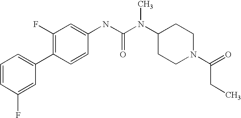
C1=CC(F)=CC(C2=C(F)C=C(NC(N(C3CCN(C(=O)CC)CC3)C)=O)C=C2)=C1
